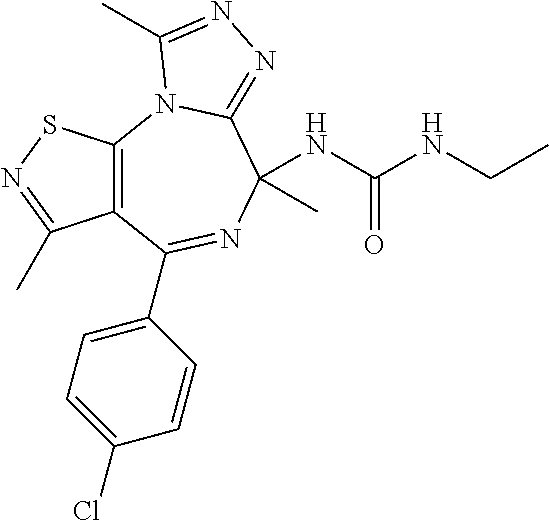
C12=C(N3C(=NN=C3C)C(C)(NC(NCC)=O)N=C1C1=CC=C(Cl)C=C1)SN=C2C
